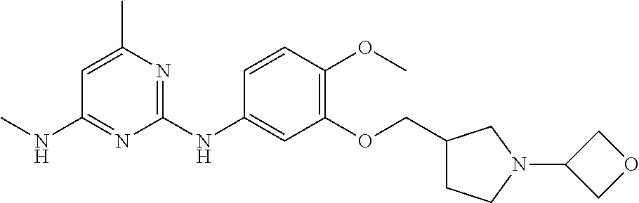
C1=C(C)N=C(NC2=CC(OCC3CCN(C4COC4)C3)=C(OC)C=C2)N=C1NC
